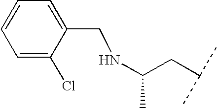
N(C(CC(C)C)C)CC1=CC=CC=C1Cl
